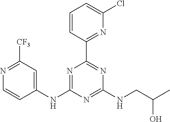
C1=CC(C2=NC(NCC(C)O)=NC(NC3=CC([CF3])=NC=C3)=N2)=NC(Cl)=C1
